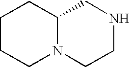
C1CCN2C(C1)CNCC2
